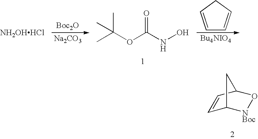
C1=CCC=C1.[NH2OHHCl].[Boc2O].[Na2CO3].C(OC(NO)=O)(C)(C)C.C1=CC2O[NBoc]C1C2
